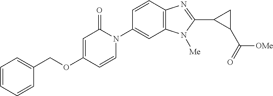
C1(COC2=CC(=O)N(C3=CC4=C(C=C3)N=C(C3C(C([OMe])=O)C3)N4[Me])C=C2)=CC=CC=C1
